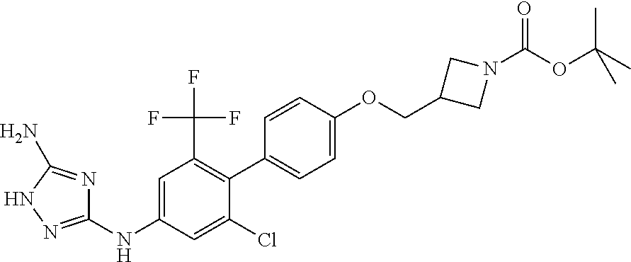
C1=C(Cl)C(C2=CC=C(OCC3CN(C(OC(C)(C)C)=O)C3)C=C2)=C(C(F)(F)F)C=C1NC1=NNC(N)=N1
